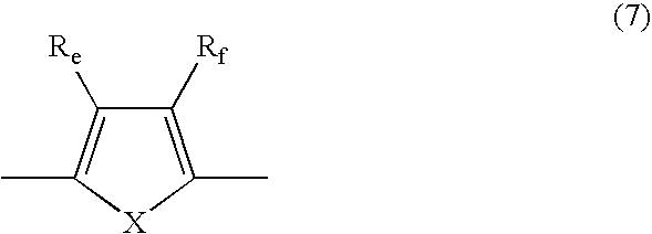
C1([Rf])=C(C)[X]C(C)=C1[Re]
